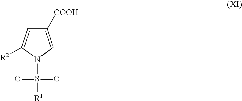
C1([COOH])=CN(S(=O)(=O)[R1])C([R2])=C1
